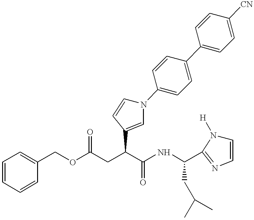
N1(C2=CC=C(C3=CC=C([CN])C=C3)C=C2)C=CC(C(C(=O)NC(C2=NC=CN2[H])CC(C)C)CC(OCC2=CC=CC=C2)=O)=C1
